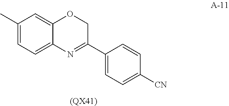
C1(C)=CC=C2C(=C1)OCC(C1=CC=C([CN])C=C1)=N2.[(QX41)]
